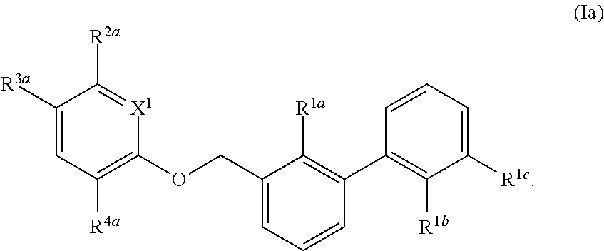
C1([R3a])=CC([R4a])=C(OCC2=CC=CC(C3=C([R1b])C([R1c])=CC=C3)=C2[R1a])[X1]=C1[R2a]
